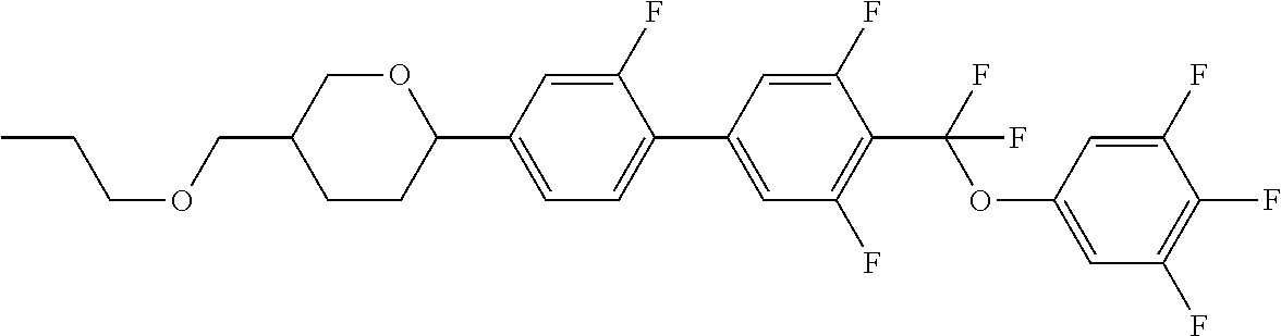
O1CC(COCCC)CCC1C1=CC=C(C2=CC(F)=C(C(F)(OC3=CC(F)=C(F)C(F)=C3)F)C(F)=C2)C(F)=C1
